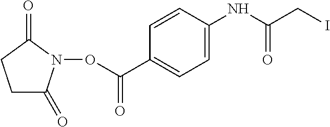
C1C(=O)N(OC(C2=CC=C(NC(CI)=O)C=C2)=O)C(=O)C1
